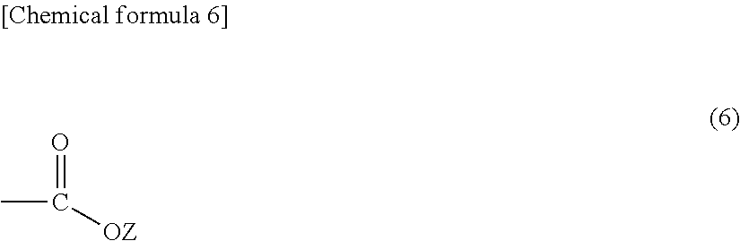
CC(=O)[OZ]
